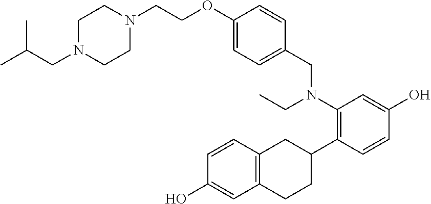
C1(N(CC2=CC=C(OCCN3CCN(CC(C)C)CC3)C=C2)CC)=C(C2CC3=C(CC2)C=C(O)C=C3)C=CC(O)=C1
